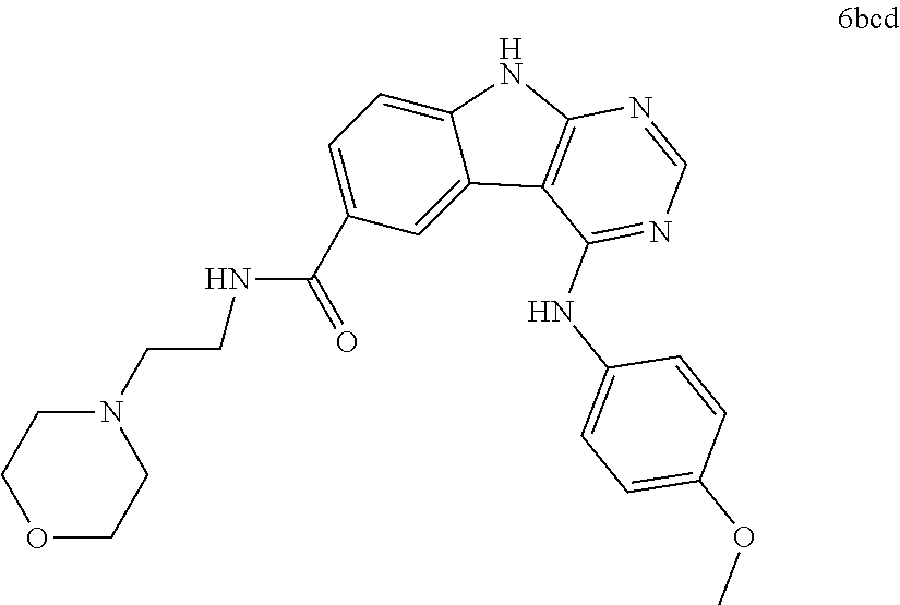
C1=C2C(=CC(C(NCCN3CCOCC3)=O)=C1)C1=C(N2)N=CN=C1NC1=CC=C(OC)C=C1
